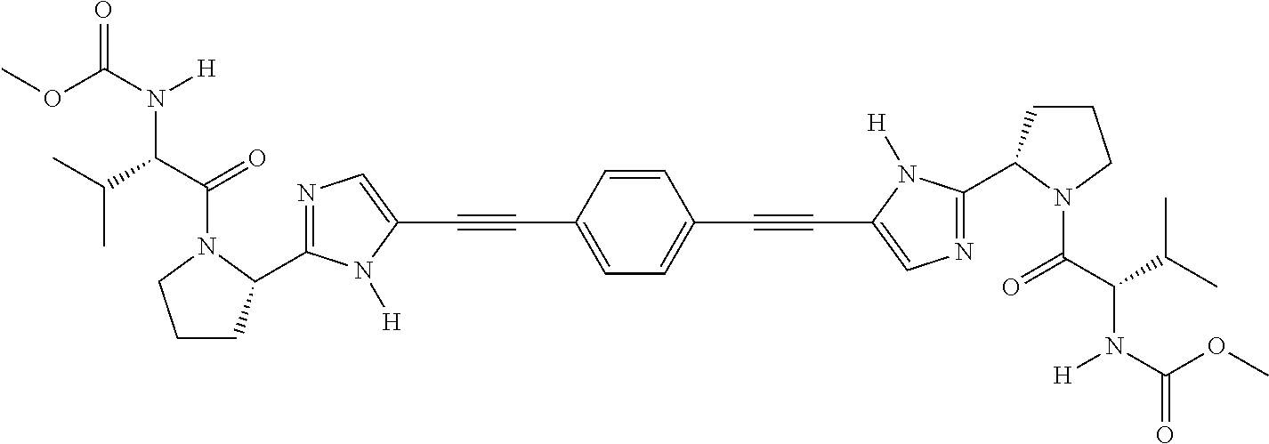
N1=C(C2CCCN2C(C(C(C)C)N(C(OC)=O)[H])=O)N([H])C(C#CC2=CC=C(C#CC3=CN=C(C4CCCN4C(C(C(C)C)N(C(=O)OC)[H])=O)N3[H])C=C2)=C1
